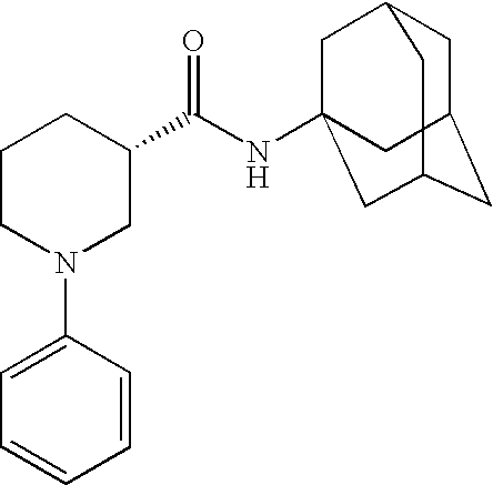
C1(N2CC(C(NC34CC5CC(CC(C3)C5)C4)=O)CCC2)=CC=CC=C1
